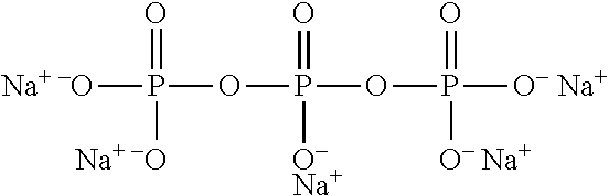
[Na+ -O]P(=O)(OP(=O)([O-Na+])OP(=O)([O- Na+])[O- Na+])[Na+ -O]
